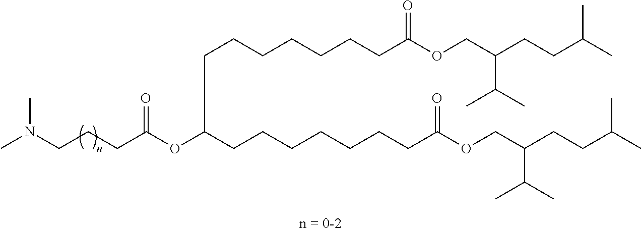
CN(CCCC(OC(CCCCCCCC(OCC(CCC(C)C)C(C)C)=O)CCCCCCCC(OCC(CCC(C)C)C(C)C)=O)=O)C
